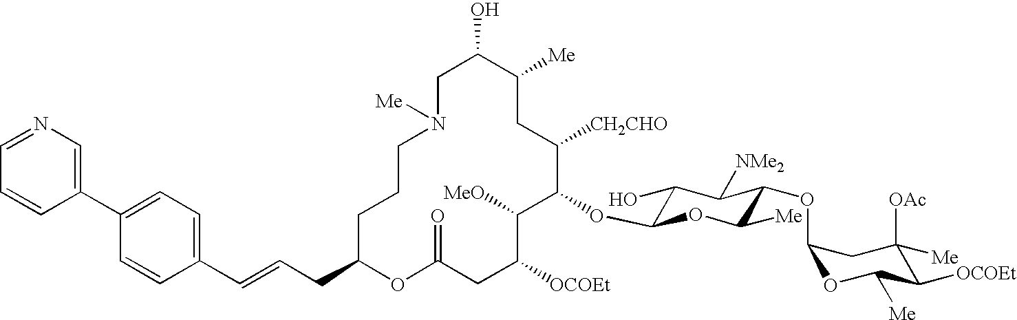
C1C(O)C([Me])CC([CH2CHO])C(OC2C(O)C([NMe2])C(OC3OC([Me])C([OCOEt])C([OAc])([Me])C3)C([Me])O2)C([MeO])C([OCOEt])CC(=O)OC(CC=CC2=CC=C(C3=CN=CC=C3)C=C2)CCCN1[Me]
